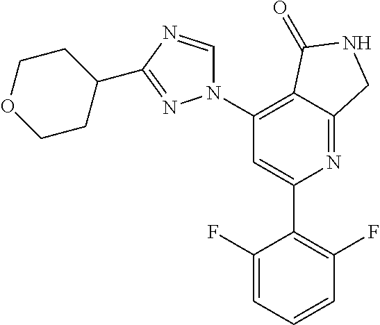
C1(C2=C(F)C=CC=C2F)=CC(N2C=NC(C3CCOCC3)=N2)=C2C(=N1)CNC2=O
